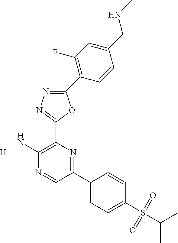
C1(C2=C(F)C=C(CNC)C=C2)=NN=C(C2=C(N)N=CC(C3=CC=C(S(=O)(=O)C(C)C)C=C3)=N2)O1.[H]
